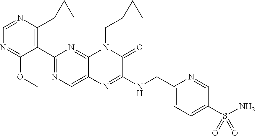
C1=NC(C2CC2)=C(C2=NC=C3C(=N2)N(CC2CC2)C(=O)C(NCC2=CC=C(S(=O)(=O)N)C=N2)=N3)C(OC)=N1
